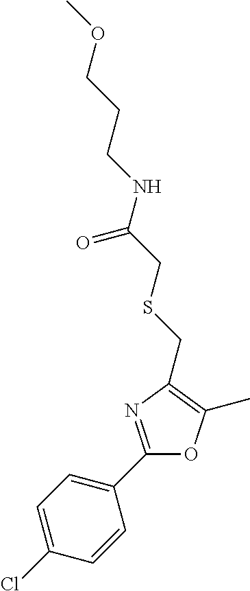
C1=C(Cl)C=CC(C2=NC(CSCC(NCCCOC)=O)=C(C)O2)=C1
